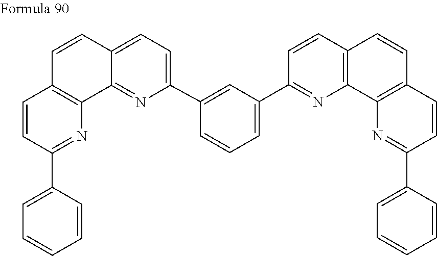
C12=C(C3=C(C=C1)C=CC(C1=CC=CC=C1)=N3)N=C(C1=CC=CC(C3=CC=C4C=CC5=C(C4=N3)N=C(C3=CC=CC=C3)C=C5)=C1)C=C2
